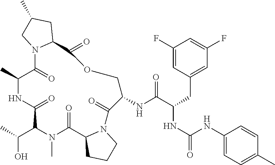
C(O)(C1N(C)C(=O)C2CCCN2C(=O)C(NC(C(NC(=O)NC2=CC=C(C)C=C2)CC2=CC(F)=CC(F)=C2)=O)COC(=O)C2CC(C)CN2C(=O)C(C)NC1=O)C
